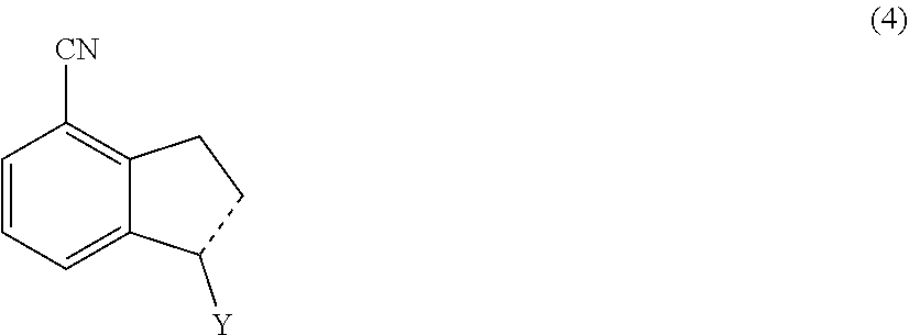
C1=CC=C2C(=C1[CN])CCC2[Y]
